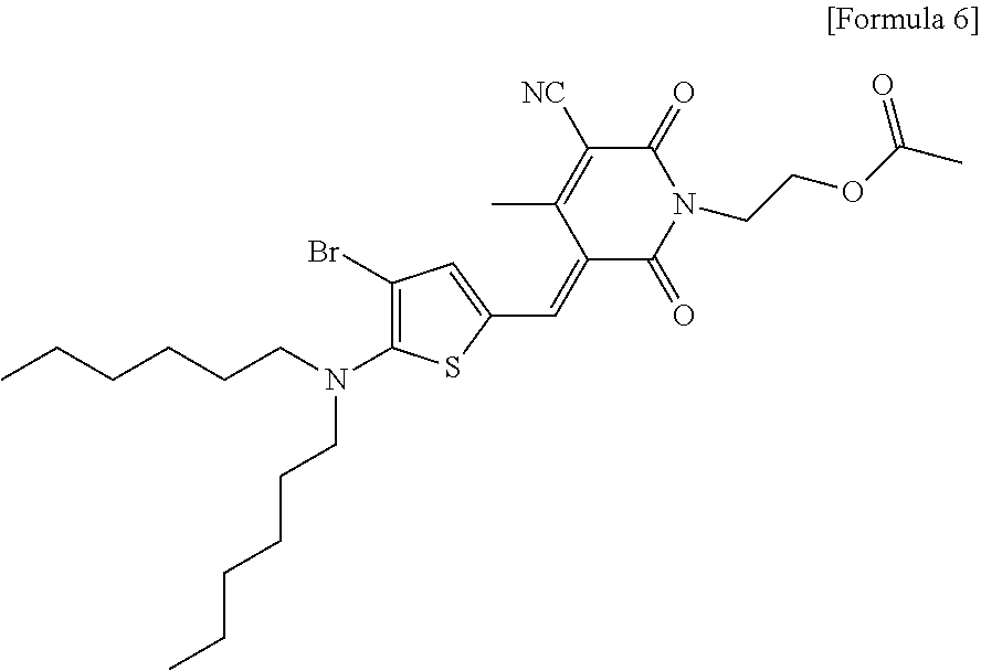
C1(Br)=C(N(CCCCCC)CCCCCC)SC(C=C2C(=O)N(CCOC(C)=O)C(=O)C([NC])=C2C)=C1
